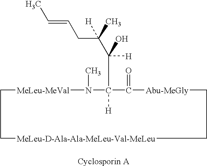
C1[MeLeu-MeVal]N(C)C(C([H])(C(CC=CC)([H])C)O)([H])C(=O)[Abu-MeGly]CC[MeLeu-D-Ala-Ala-MeLeu-Val-MeLeu]C1
